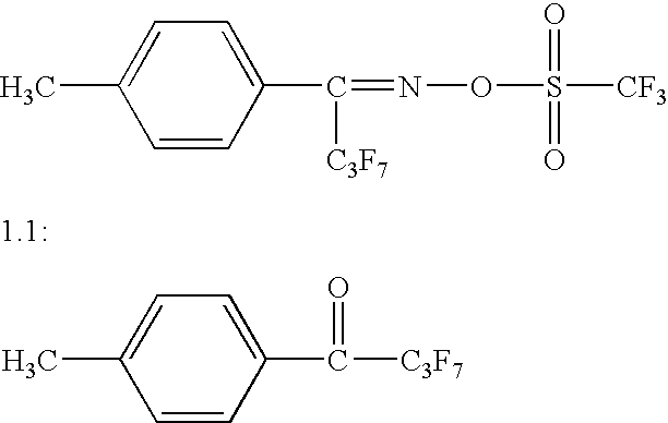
C1=CC(C(=O)[C3F7])=CC=C1C.C1=CC(C([C3F7])=NOS(=O)(=O)[CF3])=CC=C1C
